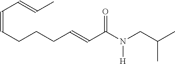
C(CC=CC(=O)N([H])CC(C)C)CC=CC=CC
